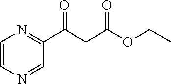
C1=CN=CC(C(CC(OCC)=O)=O)=N1
